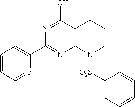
C1=CC=NC(C2=NC3=C(C(O)=N2)CCCN3[O2S]C2=CC=CC=C2)=C1
